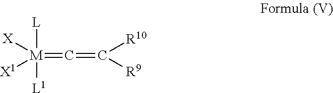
[M]([L])([L1])([X])([X1])=C=C([R9])[R10]
